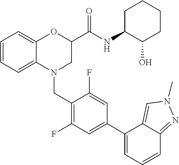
C1=CC=C2C(=C1)OC(C(NC1CCCCC1O)=O)CN2CC1=C(F)C=C(C2=CC=CC3=NN(C)C=C23)C=C1F
